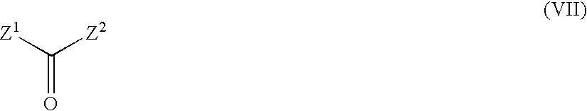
C(=O)([Z1])[Z2]
